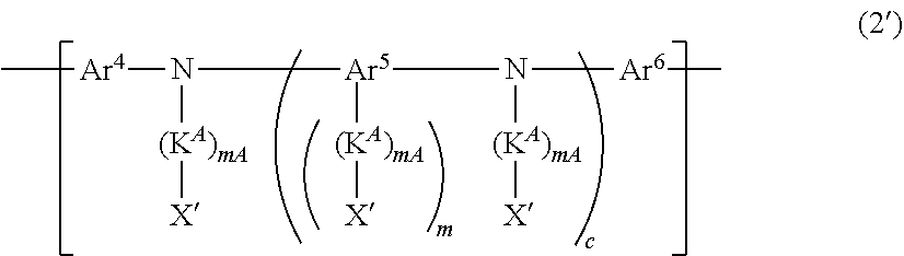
C[Ar4]N([(KA)mA][X])[Ar5](N([Ar6]C)[(KA)mA][X])[(KA)mA][X]
